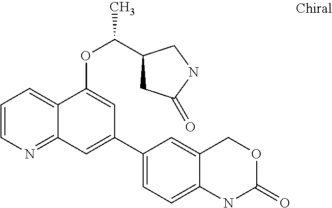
C1=CN=C2C(=C1)C(OC(C1CC(=O)NC1)C)=CC(C1=CC=C3C(=C1)COC(=O)N3)=C2
